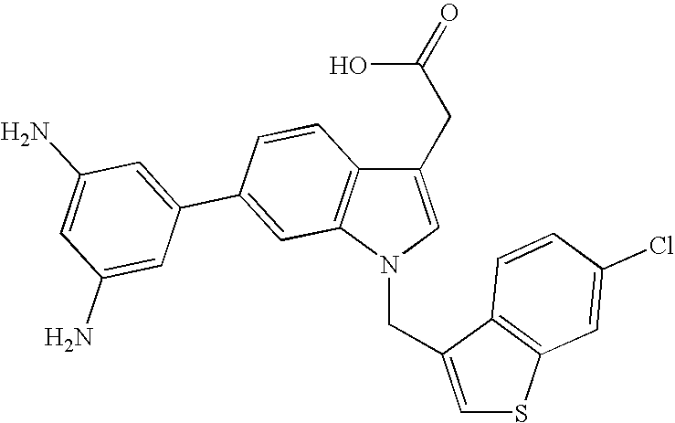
C1(CC(O)=O)=CN(CC2=CSC3=C2C=CC(Cl)=C3)C2=C1C=CC(C1=CC(N)=CC(N)=C1)=C2
